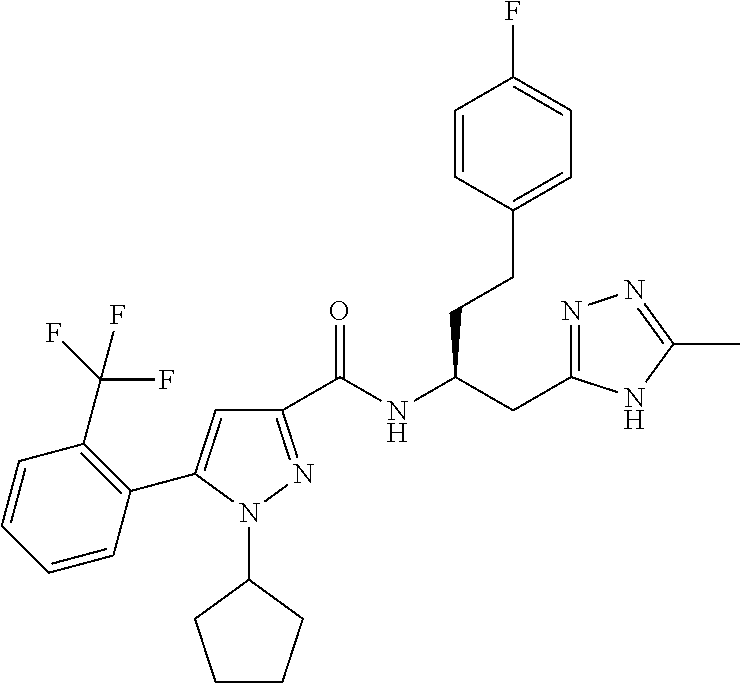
C1(C(NC(CC2=NN=C(C)N2)CCC2=CC=C(F)C=C2)=O)=NN(C2CCCC2)C(C2=C(C(F)(F)F)C=CC=C2)=C1
